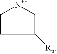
C1C[N**]CC1[Rp]
